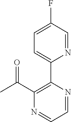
C1(C2=CC=C(F)C=N2)=C(C(C)=O)N=CC=N1
